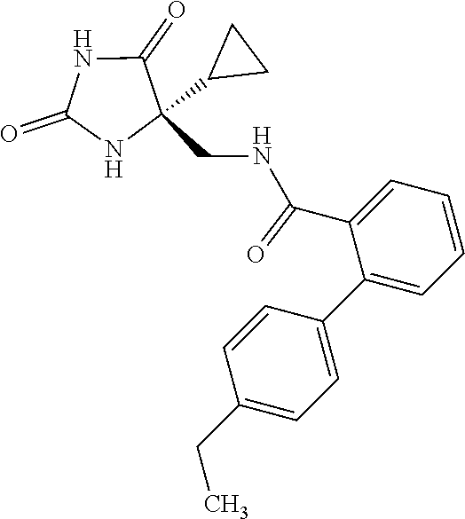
C1=C(C(NCC2(C3CC3)C(=O)NC(=O)N2)=O)C(C2=CC=C(CC)C=C2)=CC=C1
